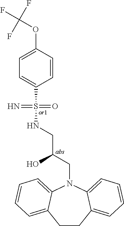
C1(OC(F)(F)F)=CC=C(S(=O)(=N)NCC(CN2C3=CC=CC=C3CCC3=CC=CC=C23)O)C=C1
